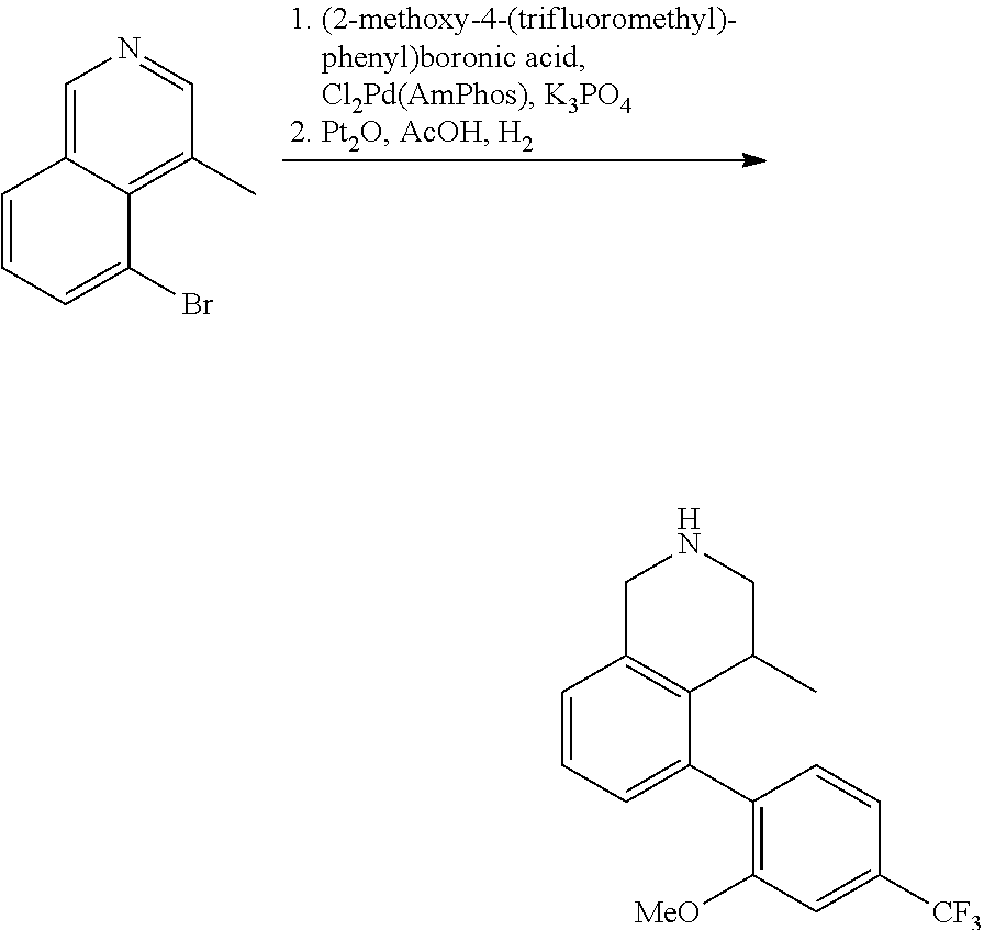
C1=C2C(=C(C)C=N1)C(Br)=CC=C2.C1C2=C(C(C)CN1)C(C1=C([MeO])C=C([CF3])C=C1)=CC=C2
